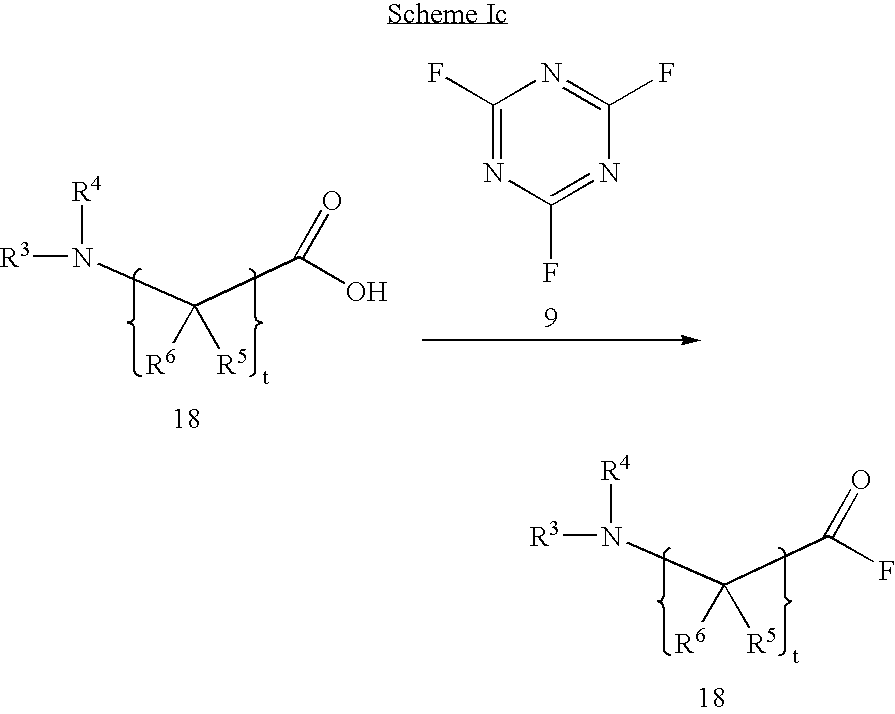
N(C(C(F)=O)([R6])[R5])([R3])[R4].N(C(C(O)=O)([R6])[R5])([R3])[R4].C1(F)=NC(F)=NC(F)=N1
